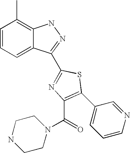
C1=CC=C2C(=C1C)NN=C2C1=NC(C(N2CCNCC2)=O)=C(C2=CC=CN=C2)S1
